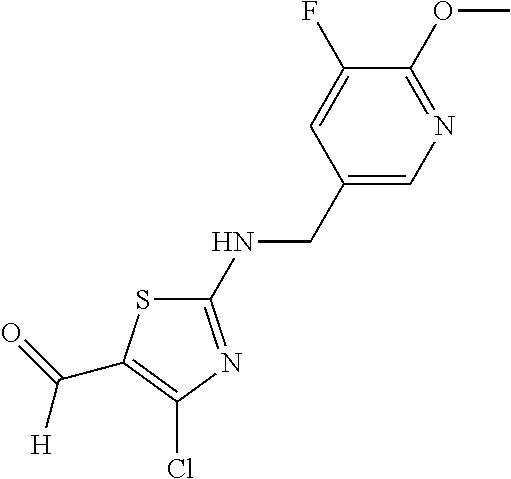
S1C(NCC2=CN=C(OC)C(F)=C2)=NC(Cl)=C1C(=O)[H]
